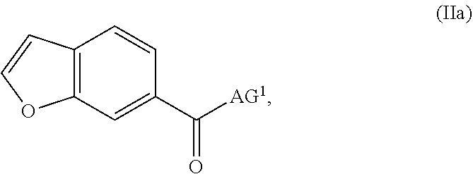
C12=C(C=C(C([AG1])=O)C=C1)OC=C2
